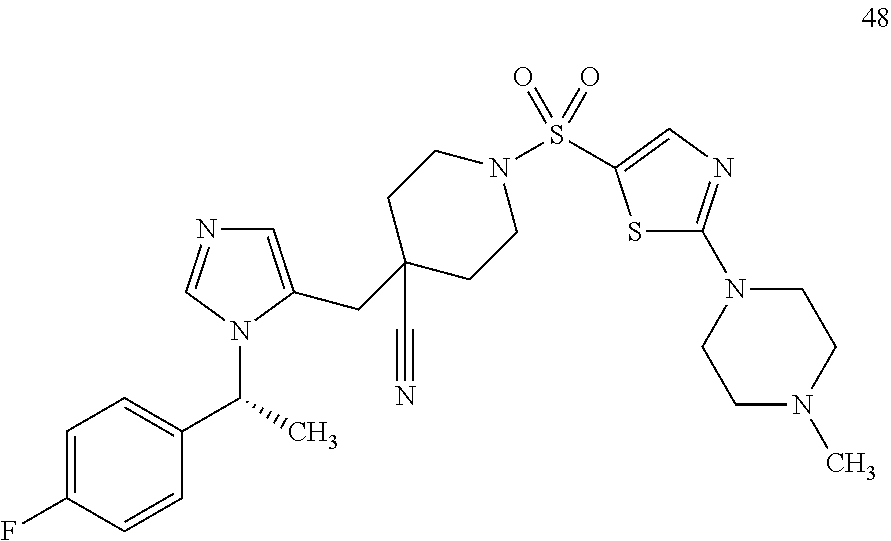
C1=C(CC2(C#N)CCN(S(=O)(=O)C3=CN=C(N4CCN(C)CC4)S3)CC2)N(C(C)C2=CC=C(F)C=C2)C=N1
